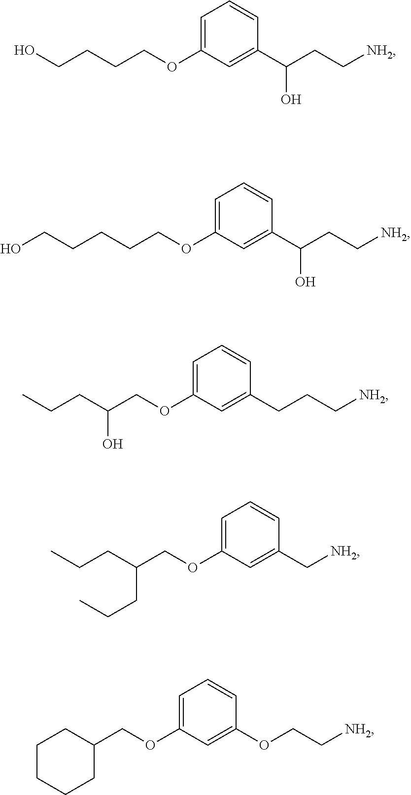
C(OC1=CC=CC(C(CC[NH2])O)=C1)CCCO.O(C1=CC=CC(CCC[NH2])=C1)CC(O)CCC.O(C1=CC=CC(C[NH2])=C1)CC(CCC)CCC.C(OC1=CC=CC(C(CC[NH2])O)=C1)CCCCO.O(C1=CC=CC(OCC[NH2])=C1)CC1CCCCC1
